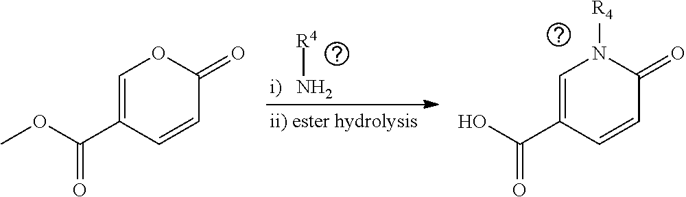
C1=C(C(O)=O)C=CC(=O)N1[R4].[R4]N.C1=C(C(OC)=O)C=CC(=O)O1
